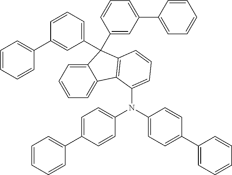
N(C1=CC=C(C2=CC=CC=C2)C=C1)(C1=CC=C(C2=CC=CC=C2)C=C1)C1=CC=CC2=C1C1=CC=CC=C1C2(C1=CC(C2=CC=CC=C2)=CC=C1)C1=CC=CC(C2=CC=CC=C2)=C1
